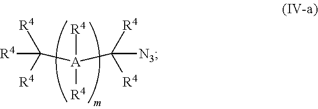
[A]([R4])(C([R4])([R4])[N3])([R4])C([R4])([R4])[R4]
